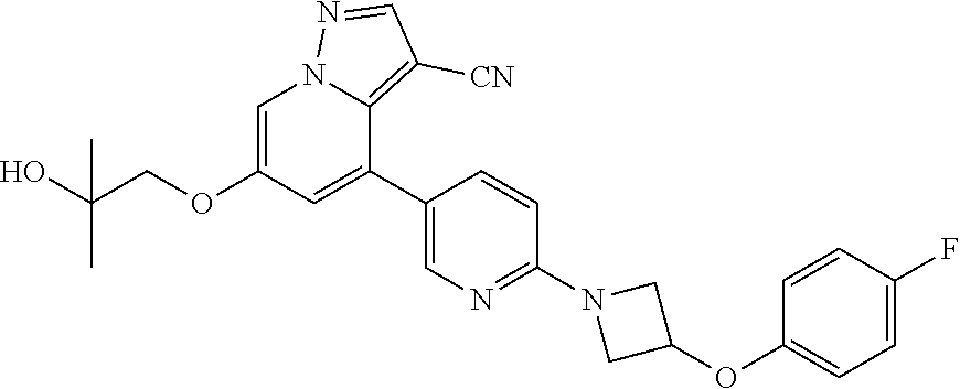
C1=C(OCC(O)(C)C)C=C(C2=CN=C(N3CC(OC4=CC=C(F)C=C4)C3)C=C2)C2=C([CN])C=NN12
